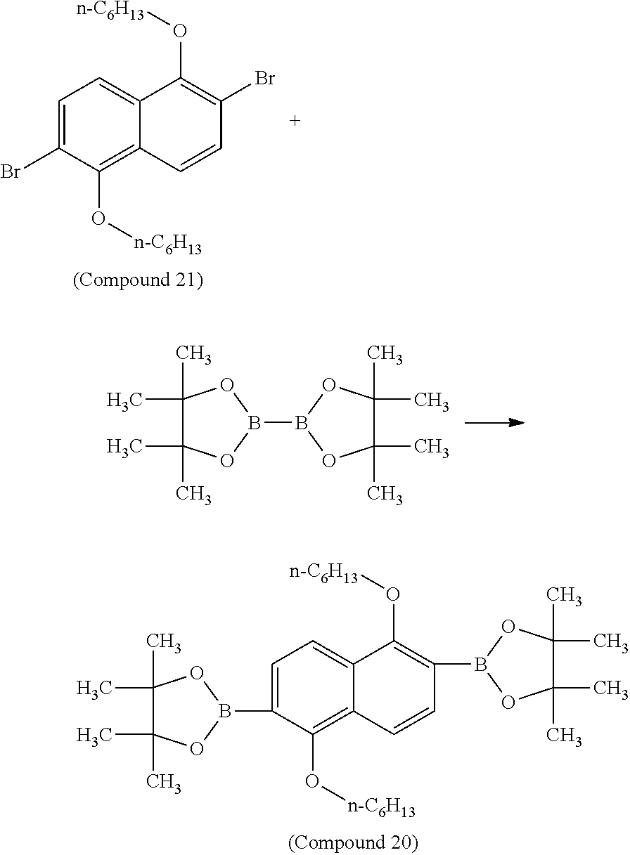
C1=C(Br)C(O[n-C6H13])=C2C(=C1)C(O[n-C6H13])=C(Br)C=C2.B1(B2OC(C)(C)C(C)(C)O2)OC(C)(C)C(C)(C)O1.C1=C(B2OC(C)(C)C(C)(C)O2)C(O[n-C6H13])=C2C(=C1)C(O[n-C6H13])=C(B1OC(C)(C)C(C)(C)O1)C=C2
